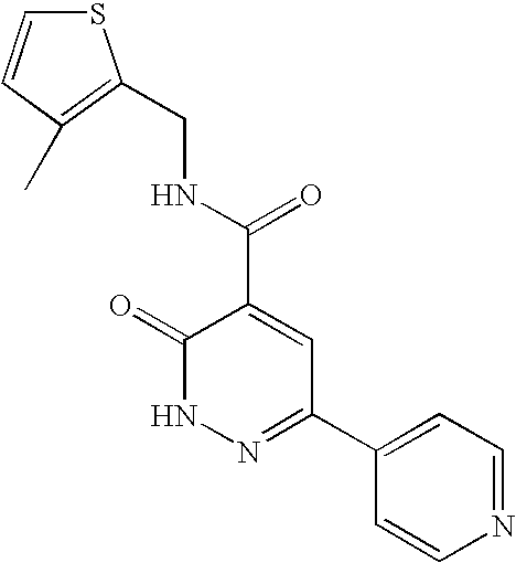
C1(=O)NN=C(C2=CC=NC=C2)C=C1C(NCC1=C(C)C=CS1)=O
